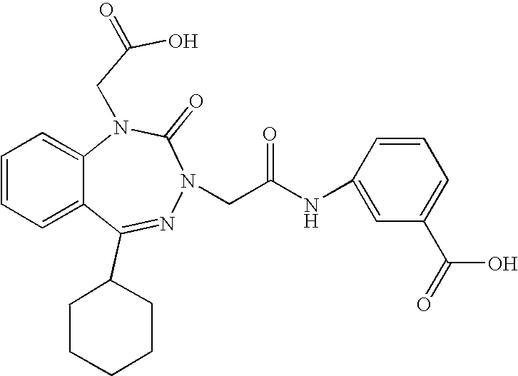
C1=CC=C2C(=C1)N(CC(O)=O)C(=O)N(CC(NC1=CC(C(=O)O)=CC=C1)=O)N=C2C1CCCCC1
